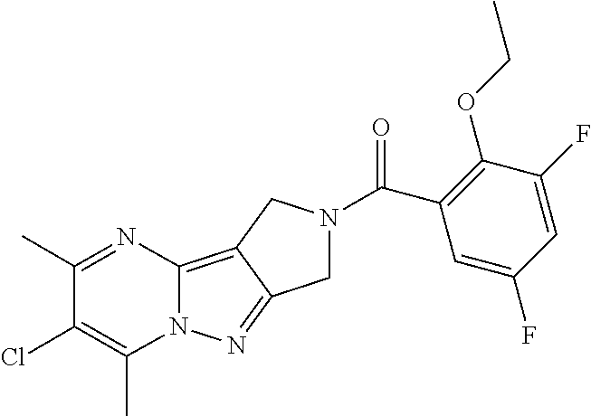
C12=C3C(=NN1C(C)=C(Cl)C(C)=N2)CN(C(C1=C(OCC)C(F)=CC(F)=C1)=O)C3
